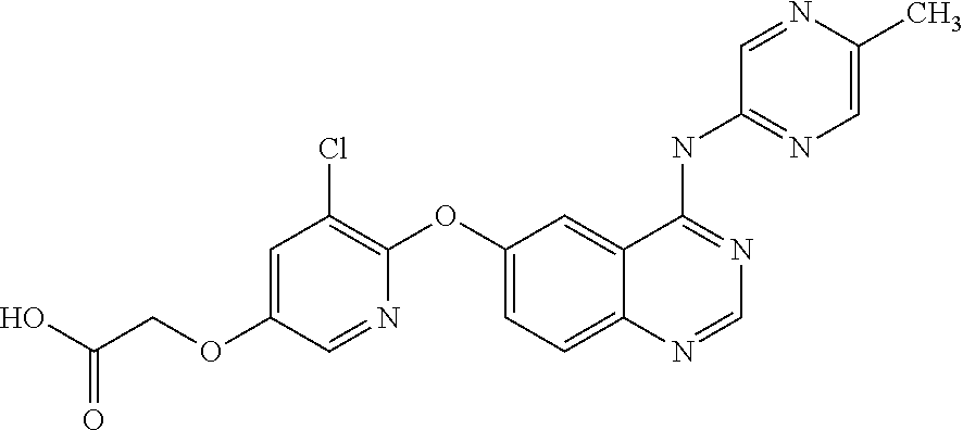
OC(COC1=CC(Cl)=C(OC2=CC=C3C(=C2)C(NC2=NC=C(C)N=C2)=NC=N3)N=C1)=O
